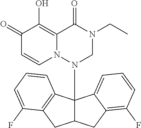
C1(=O)C=CN2C(=C1O)C(=O)N(CC)CN2C12C(CC3=C(F)C=CC=C13)CC1=C2C=CC=C1F
